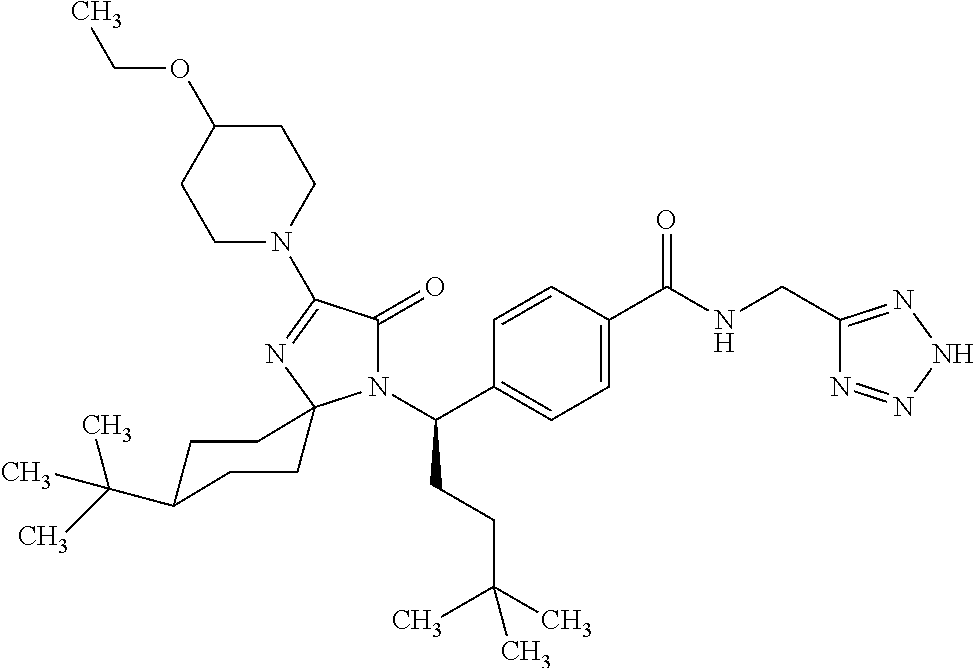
C1C(C(C)(C)C)CCC2(C1)N(C(CCC(C)(C)C)C1=CC=C(C(=O)NCC3=NNN=N3)C=C1)C(=O)C(N1CCC(OCC)CC1)=N2
